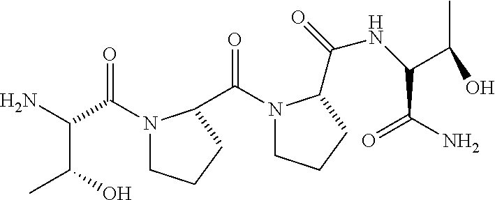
N1(C(C(C(C)O)N)=O)CCCC1C(=O)N1CCCC1C(NC(C(=O)N)C(O)C)=O
